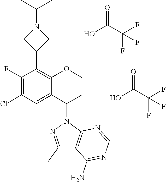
C1(F)=C(Cl)C=C(C(C)N2N=C(C)C3=C2N=CN=C3N)C(OC)=C1C1CN(C(C)C)C1.OC(C(F)(F)F)=O.OC(C(F)(F)F)=O
